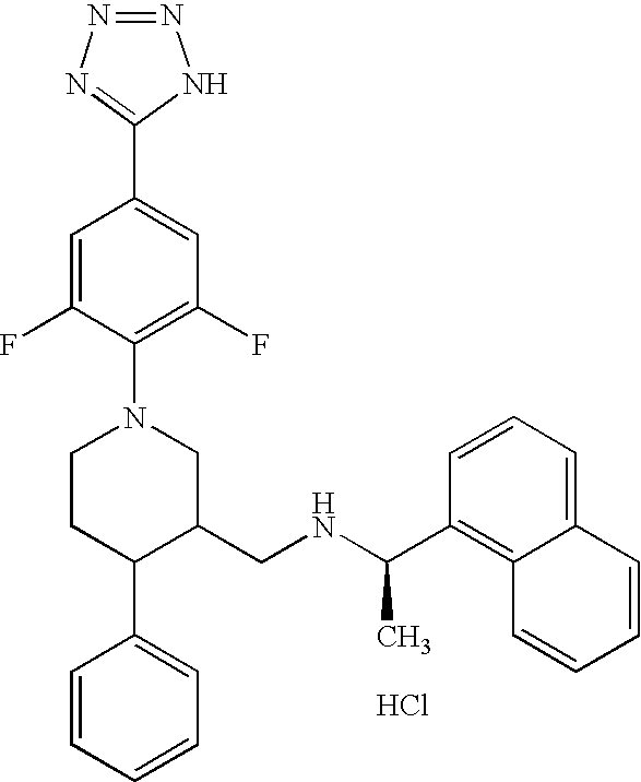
C1(C(NCC2CN(C3=C(F)C=C(C4=NN=NN4)C=C3F)CCC2C2=CC=CC=C2)C)=C2C(=CC=C1)C=CC=C2.Cl
